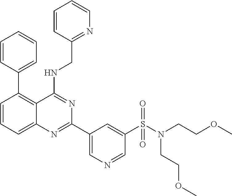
C1=CC=C2C(=C1C1=CC=CC=C1)C(NCC1=NC=CC=C1)=NC(C1=CN=CC(S(N(CCOC)CCOC)(=O)=O)=C1)=N2
